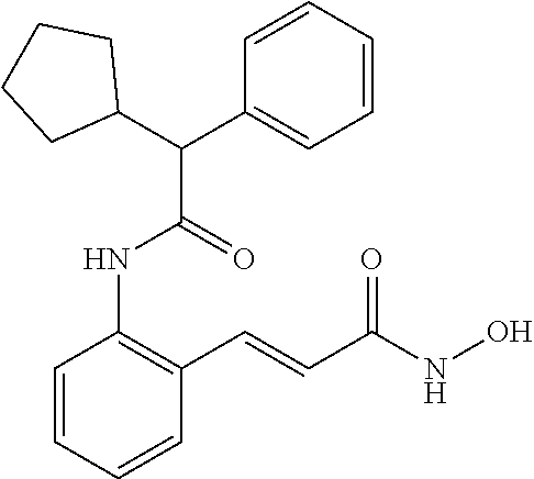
C1=CC=CC(C=CC(NO)=O)=C1NC(=O)C(C1CCCC1)C1=CC=CC=C1
